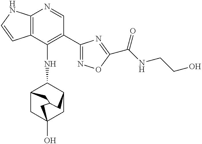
C12=C(C(NC3C4CC5(O)CC3CC(C4)C5)=C(C3=NOC(C(=O)NCCO)=N3)C=N1)C=CN2
